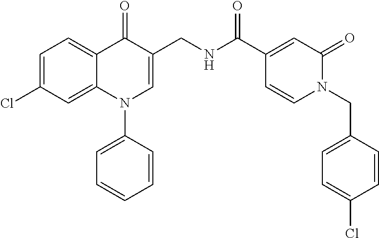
C1=C(Cl)C=C2C(=C1)C(=O)C(CNC(C1=CC(=O)N(CC3=CC=C(Cl)C=C3)C=C1)=O)=CN2C1=CC=CC=C1
